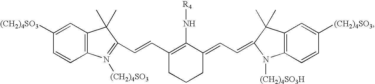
C1([(CH2)4SO3])=CC2=C(C=C1)N([(CH2)4SO3])=C(C=CC1=C(N[R4])C(=CC=C3C(C)(C)C4=C(C=CC([(CH2)4SO3])=C4)N3[(CH2)4SO3H])CCC1)C2(C)C
